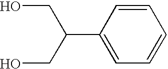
OCC(C1=CC=CC=C1)CO
